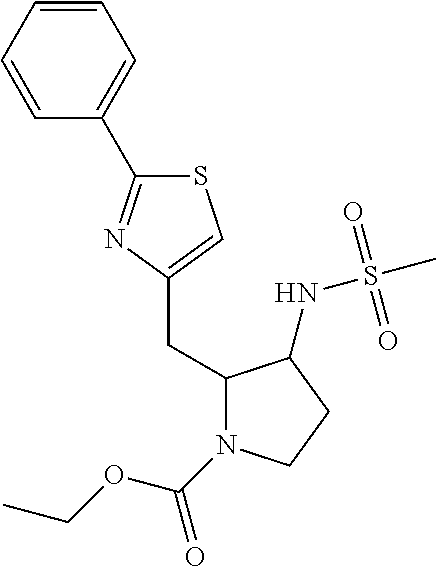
C1(CC2=CSC(C3=CC=CC=C3)=N2)N(C(=O)OCC)CCC1NS(C)(=O)=O
